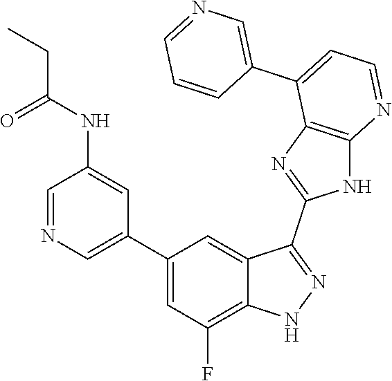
C1=NC=C(C2=CC(F)=C3C(=C2)C(C2=NC4=C(N2)N=CC=C4C2=CN=CC=C2)=NN3)C=C1NC(=O)CC
